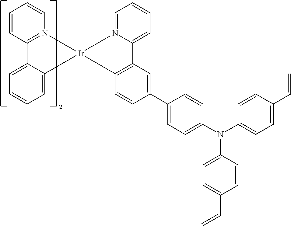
C1(C2=CC3=C(C=C2)[Ir]2(N4=C(C=CC=C4)C4=CC=CC=C42)N2=CC=CC=C23)=CC=C(N(C2=CC=C(C=C)C=C2)C2=CC=C(C=C)C=C2)C=C1
